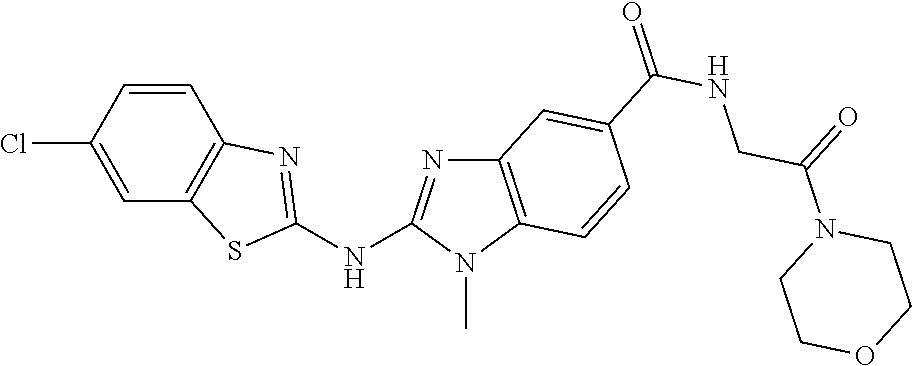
ClC1=CC2=C(C=C1)N=C(NC1=NC3=C(N1C)C=CC(C(NCC(N1CCOCC1)=O)=O)=C3)S2
